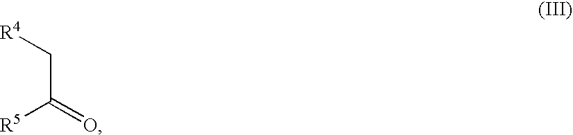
[R4]CC(=O)[R5]
